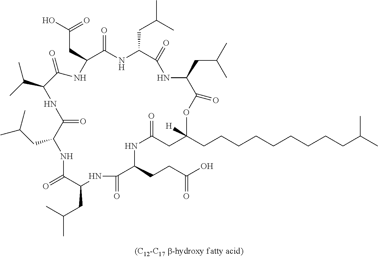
C(C)(C)CC1NC(=O)C(CCC(O)=O)NC(=O)CC(CCCCCCCCCC(C)C)([H])OC(=O)C(CC(C)C)NC(=O)C(CC(C)C)NC(=O)C(CC(O)=O)NC(=O)C(C(C)C)NC(=O)C(CC(C)C)NC1=O
